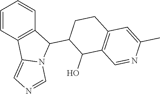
C1=CC2=C(C=C1)C(C1CCC3=C(C1O)C=NC(C)=C3)N1C2=CN=C1
